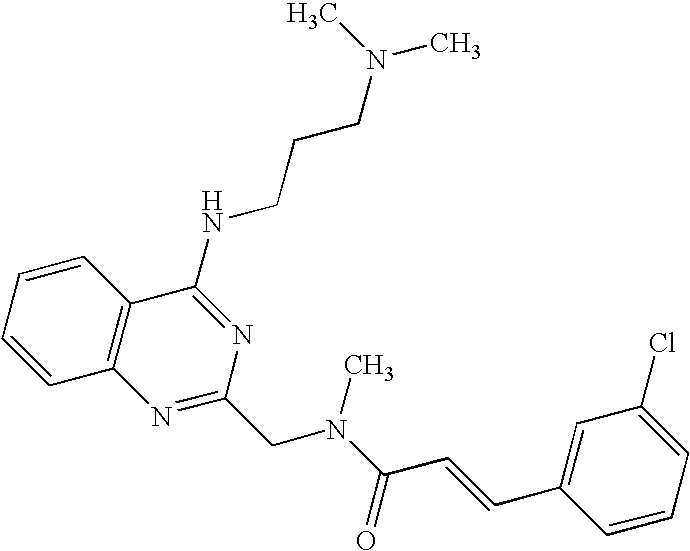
C1=CC=CC2=C1N=C(CN(C(=O)C=CC1=CC(Cl)=CC=C1)C)N=C2NCCCN(C)C
